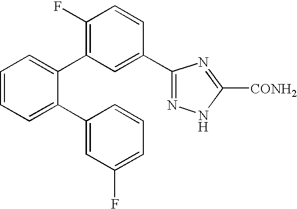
C1=CC=C(C2=CC(F)=CC=C2)C(C2=C(F)C=CC(C3=NNC([CONH2])=N3)=C2)=C1
